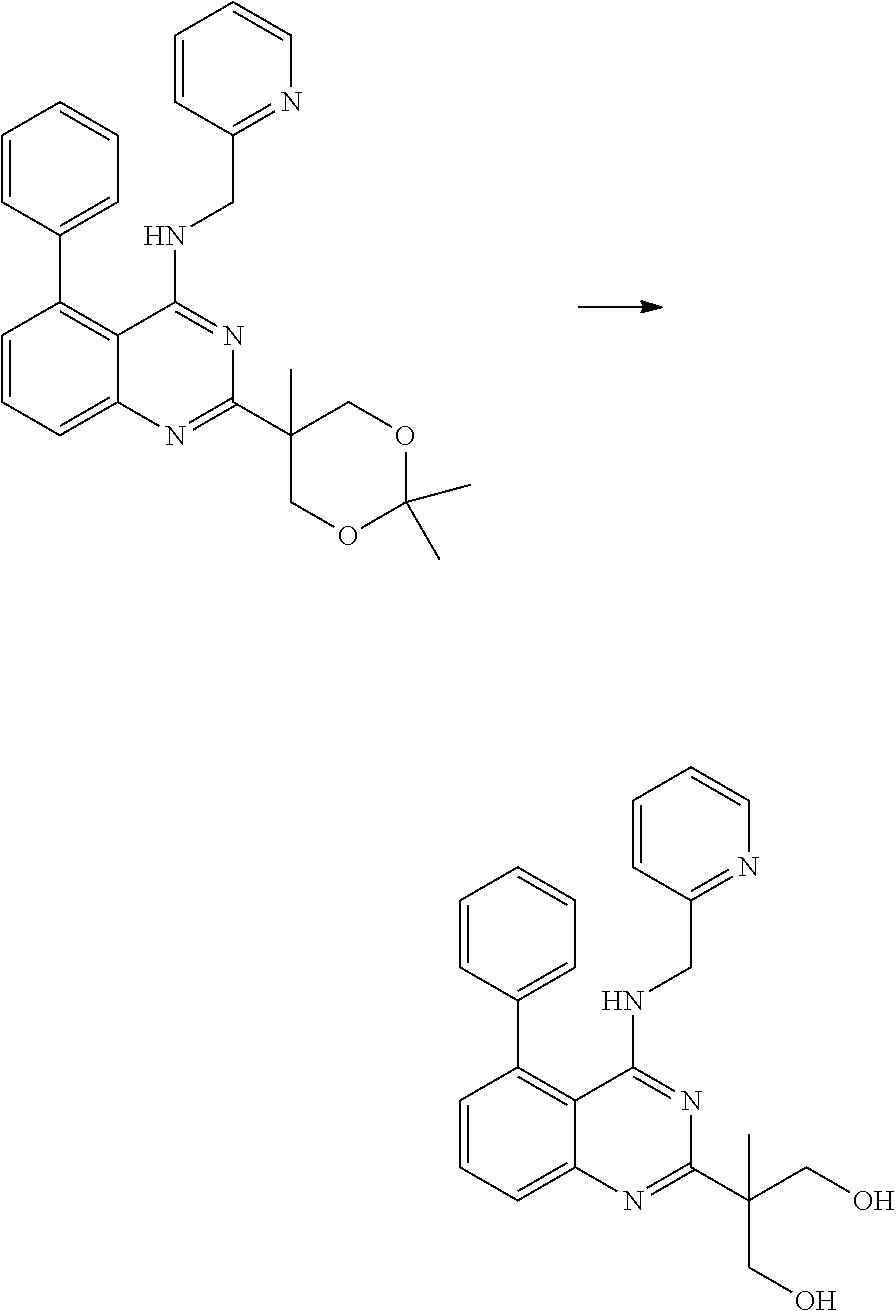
C1=CC=C2C(=C1C1=CC=CC=C1)C(NCC1=NC=CC=C1)=NC(C1(C)COC(C)(C)OC1)=N2.C1=CC=C2C(=C1C1=CC=CC=C1)C(NCC1=NC=CC=C1)=NC(C(CO)(CO)C)=N2
